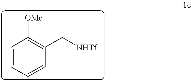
C1=CC=CC(C[NHTf])=C1[OMe]
